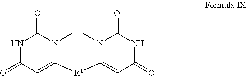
[R1](C1=CC(=O)NC(=O)N1C)C1=CC(=O)NC(=O)N1C
